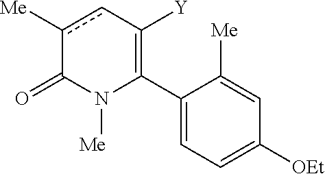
C1(C2=C([Y])cc([Me])C(=O)N2[Me])=CC=C([OEt])C=C1[Me]
